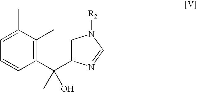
C1=C(C(C2=C(C)C(C)=CC=C2)(C)O)N=CN1[R2]
